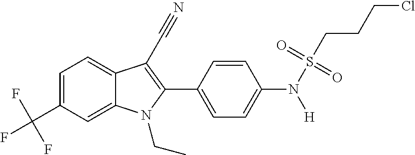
C1=C(C(F)(F)F)C=C2C(=C1)C(C#N)=C(C1=CC=C(N([H])S(CCCCl)(=O)=O)C=C1)N2CC
